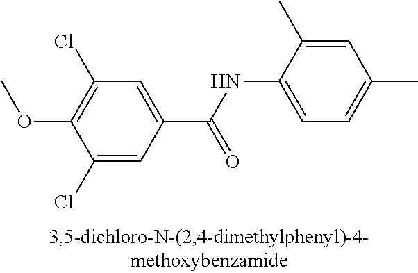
C1(Cl)=CC(C(NC2=CC=C(C)C=C2C)=O)=CC(Cl)=C1OC
